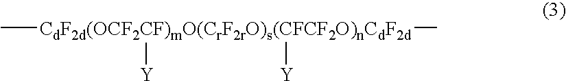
C[CdF2d(OCF2CF)mO(CrF2rO)s(CFCF2O)nCdF2d](C)([Y])[Y]
